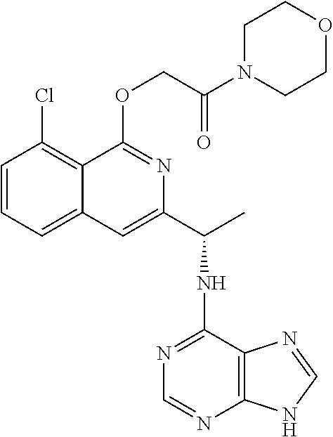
C1=CC=C2C(=C1Cl)C(OCC(=O)N1CCOCC1)=NC(C(C)NC1=NC=NC3=C1N=CN3)=C2
